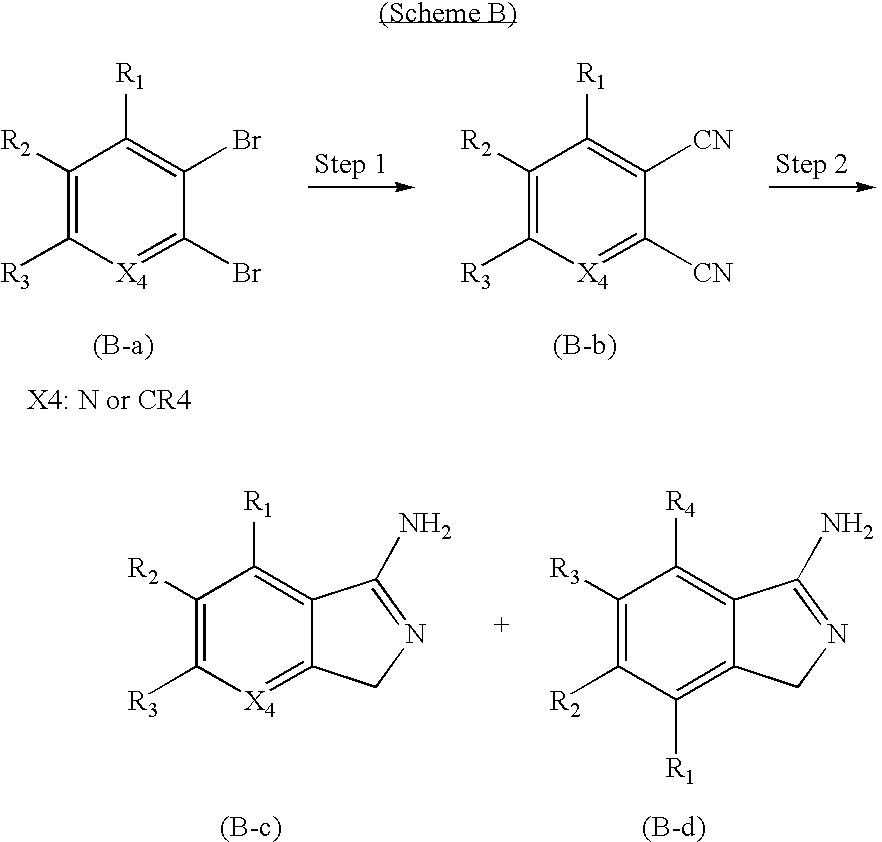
C1([R2])=C([R3])[X4]=C2C(=C1[R1])C(N)=NC2.C1([R3])=C([R2])C([R1])=C2C(=C1[R4])C(N)=NC2.C1([R2])=C([R3])[X4]=C(Br)C(Br)=C1[R1].C1([R2])=C([R3])[X4]=C([CN])C([CN])=C1[R1]
